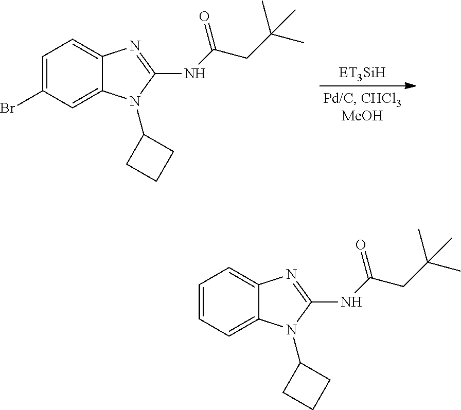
C1=C(Br)C=C2C(=C1)N=C(NC(CC(C)(C)C)=O)N2C1CCC1.C1=CC=C2C(=C1)N=C(NC(CC(C)(C)C)=O)N2C1CCC1
